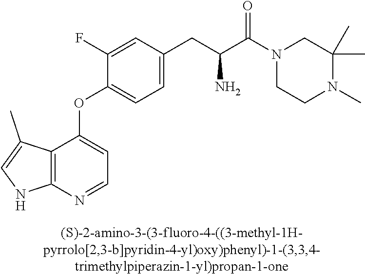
C1(F)=CC(CC(C(N2CC(C)(C)N(C)CC2)=O)N)=CC=C1OC1=CC=NC2=C1C(C)=CN2
